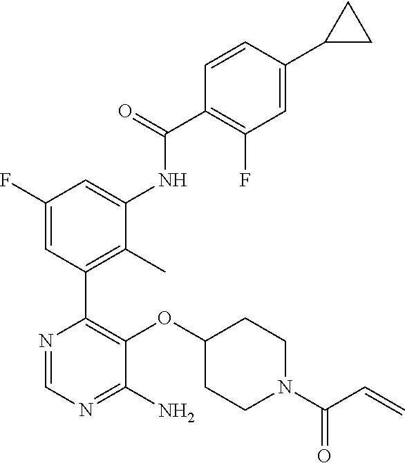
C1(F)=CC(C2=C(OC3CCN(C(=O)C=C)CC3)C(N)=NC=N2)=C(C)C(NC(C2=C(F)C=C(C3CC3)C=C2)=O)=C1
